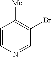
C1=CN=CC(Br)=C1[Me]
